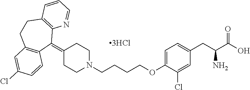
C1=C(OCCCCN2CCC(=C3C4=C(CCC5=C3C=CC(Cl)=C5)C=CC=N4)CC2)C(Cl)=CC(CC(C(=O)O)N)=C1
